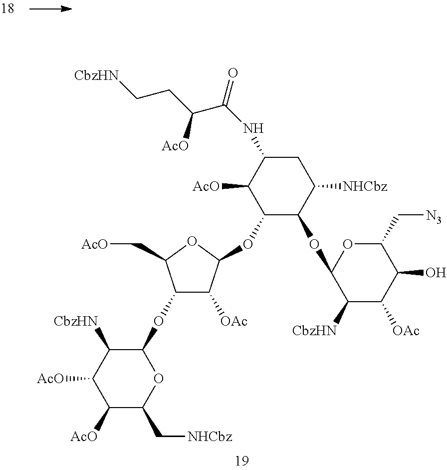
C1([AcO])C(C[NHCbz])OC(OC2C([OAc])C(OC3C(OC4C([CbzHN])C([OAc])C(O)C(C[N3])O4)C([NHCbz])CC(NC(C(CC[CbzHN])[AcO])=O)C3[AcO])OC2C[AcO])C([CbzHN])C1[AcO]
